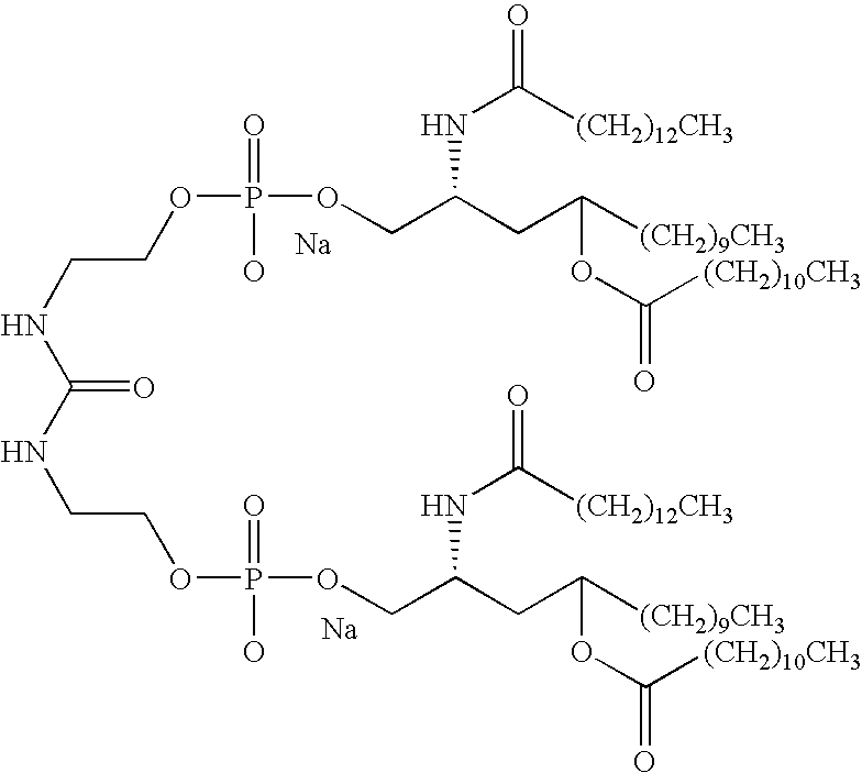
[Na].[Na].N(CCOP(OCC(CC([(CH2)9CH3])OC(=O)[(CH2)10CH3])NC(=O)[(CH2)12CH3])(=O)O)C(=O)NCCOP(O)(=O)OCC(CC([(CH2)9CH3])OC(=O)[(CH2)10CH3])NC(=O)[(CH2)12CH3]
